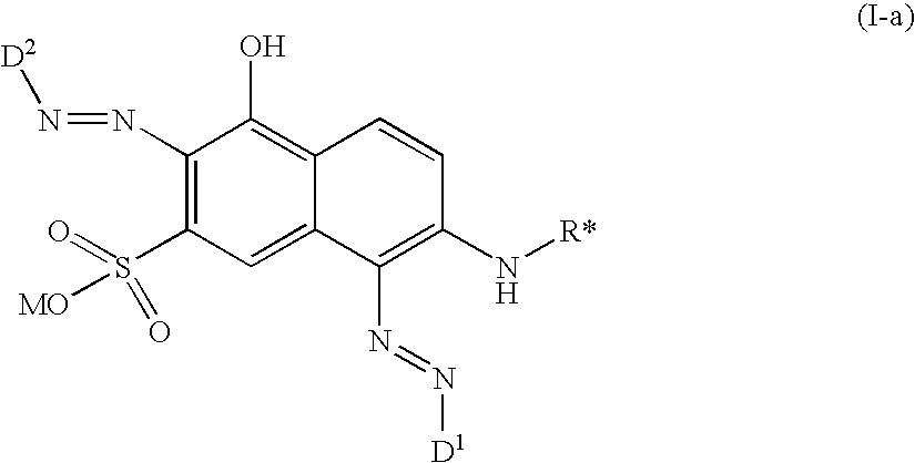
C1(N=N[D2])=C(S(=O)([MO])=O)C=C2C(=C1O)C=CC(N[R*])=C2N=N[D1]
